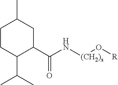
C1CC(C(C)C)C(C(N[(CH2)x]O[R])=O)CC1C
